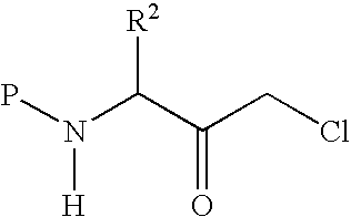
PN(C(C(CCl)=O)[R2])[H]
